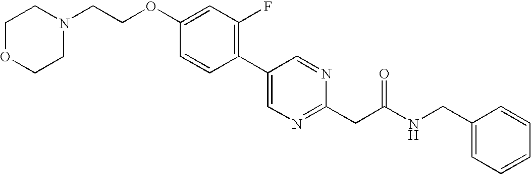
C(OC1=CC(F)=C(C2=CN=C(CC(NCC3=CC=CC=C3)=O)N=C2)C=C1)CN1CCOCC1
